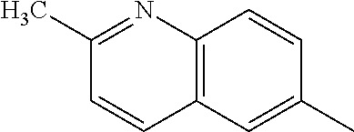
C12=C(N=C(C)C=C1)C=CC(C)=C2
